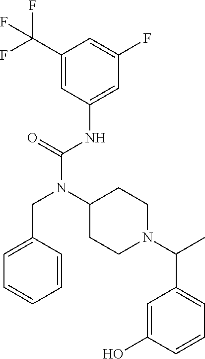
C1(C(F)(F)F)=CC(NC(N(C2CCN(C(C)C3=CC=CC(O)=C3)CC2)CC2=CC=CC=C2)=O)=CC(F)=C1
